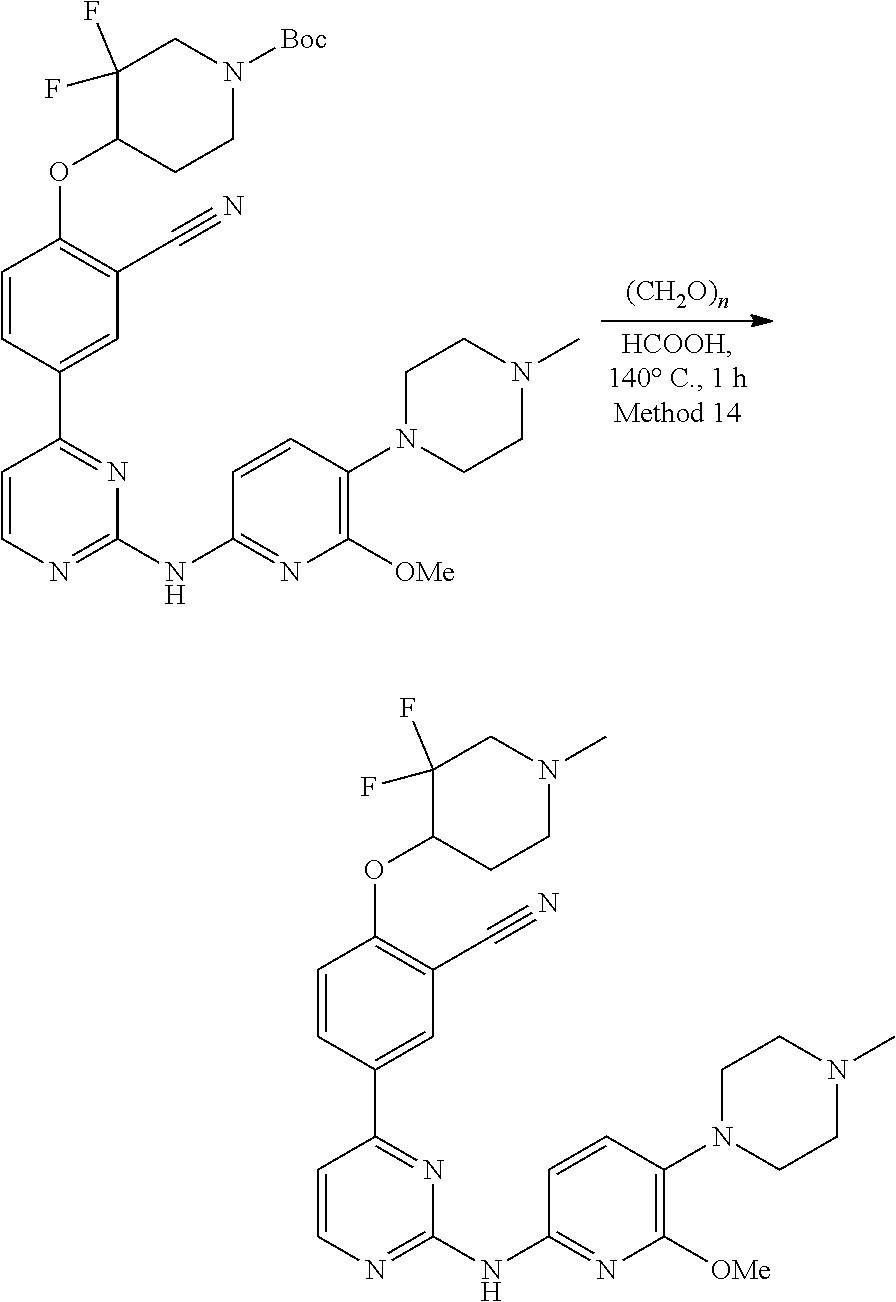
C1CN(C2=C([OMe])N=C(NC3=NC=CC(C4=CC(C#N)=C(OC5C(F)(F)CN([Boc])CC5)C=C4)=N3)C=C2)CCN1C.C1CN(C2=C([OMe])N=C(NC3=NC=CC(C4=CC(C#N)=C(OC5C(F)(F)CN(C)CC5)C=C4)=N3)C=C2)CCN1C
